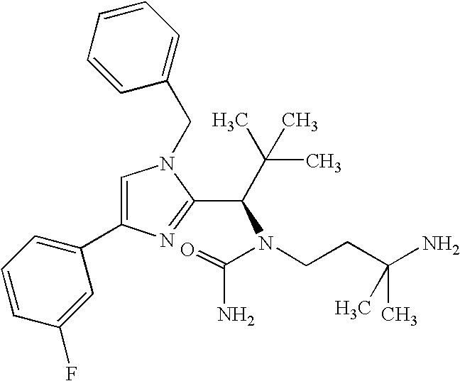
C1=C(C2=CC=CC(F)=C2)N=C(C(N(C(=O)N)CCC(N)(C)C)C(C)(C)C)N1CC1=CC=CC=C1
